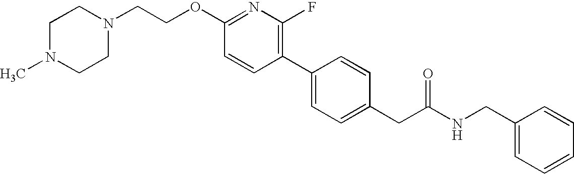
C(OC1=NC(F)=C(C2=CC=C(CC(NCC3=CC=CC=C3)=O)C=C2)C=C1)CN1CCN(C)CC1
